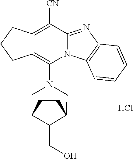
Cl.C12=C([CN])C3=NC4=C(N3C(N3CC5C(CO)C(C3)CC5)=C1CCC2)C=CC=C4
